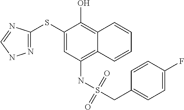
N1=C(SC2=CC(NS(=O)(=O)CC3=CC=C(F)C=C3)=C3C(=C2O)C=CC=C3)N=CN1
